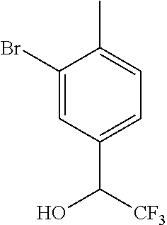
C1(Br)=CC(C([CF3])O)=CC=C1C
